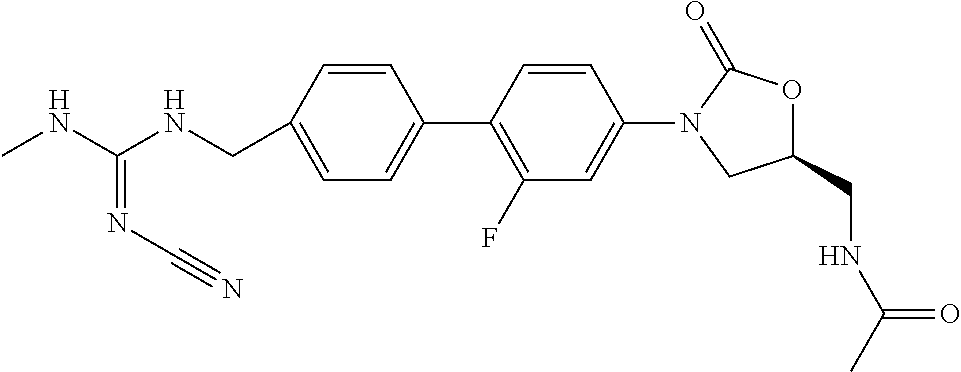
C1(CNC(NC)=NC#N)=CC=C(C2=C(F)C=C(N3C(=O)OC(CNC(C)=O)C3)C=C2)C=C1
